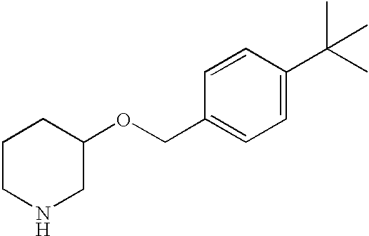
C1CNCC(OCC2=CC=C(C(C)(C)C)C=C2)C1
